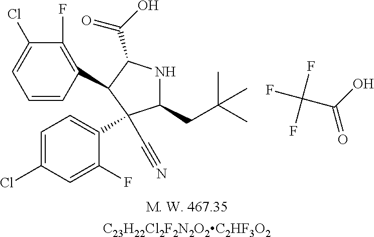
C1(CC(C)(C)C)NC(C(O)=O)C(C2=C(F)C(Cl)=CC=C2)C1(C1=CC=C(Cl)C=C1F)C#N.O=C(O)C(F)(F)F.[C23H22Cl2F2N2O2C2HF3O2]
